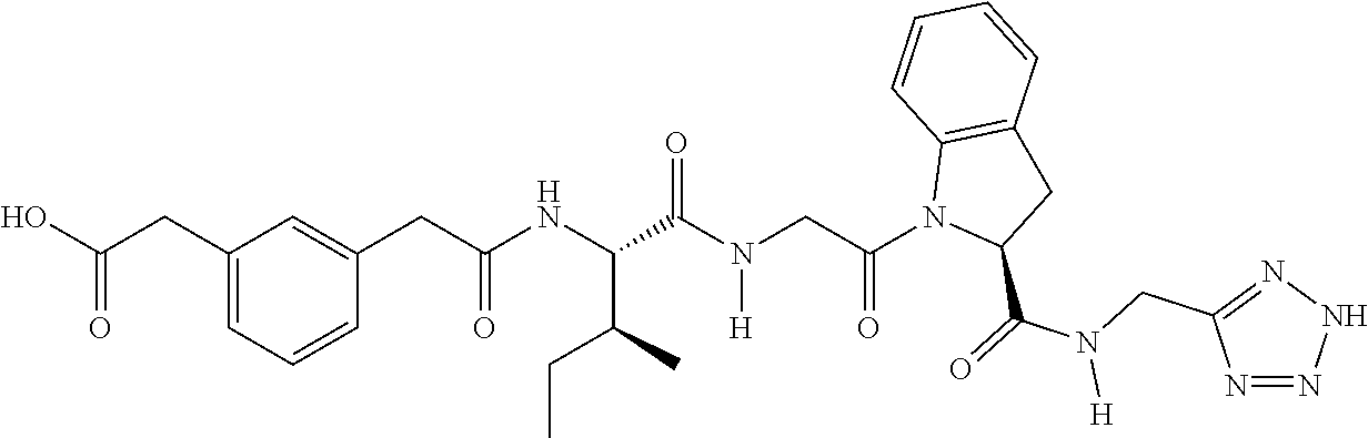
C(C(NC(C(C)CC)C(N(CC(N1C(C(=O)N(CC2=NNN=N2)[H])CC2=C1C=CC=C2)=O)[H])=O)=O)C1=CC(CC(O)=O)=CC=C1
